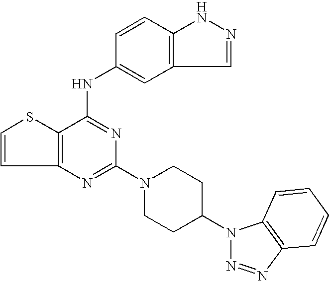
C12=C(C(NC3=CC4=C(C=C3)NN=C4)=NC(N3CCC(N4N=NC5=C4C=CC=C5)CC3)=N1)SC=C2
